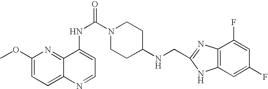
C1(OC)=CC=C2C(=N1)C(NC(N1CCC(NCC3=NC4=C(N3)C=C(F)C=C4F)CC1)=O)=CC=N2
